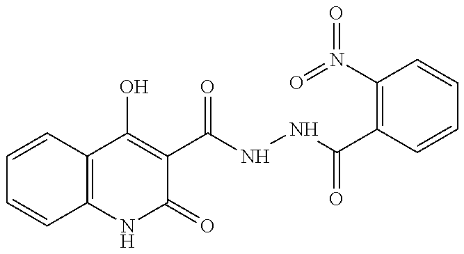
C1=CC2=C(C=C1)NC(=O)C(C(NNC(C1=C(N(=O)=O)C=CC=C1)=O)=O)=C2O
